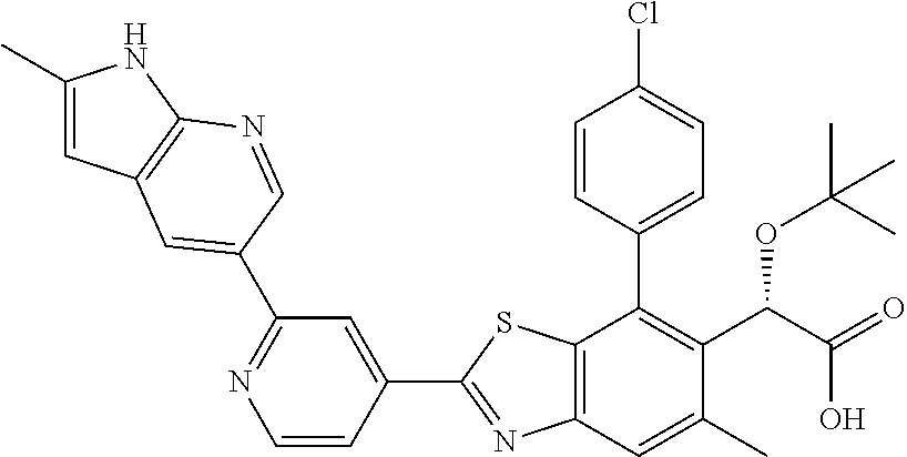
C1(C2=CC(C3=CC4=C(NC(C)=C4)N=C3)=NC=C2)=NC2=C(S1)C(C1=CC=C(Cl)C=C1)=C(C(OC(C)(C)C)C(O)=O)C(C)=C2
